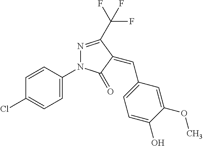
ClC1=CC=C(N2N=C(C(F)(F)F)C(=CC3=CC=C(O)C(OC)=C3)C2=O)C=C1
